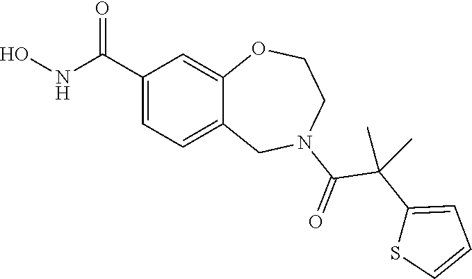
C1(C(NO)=O)=CC=C2C(=C1)OCCN(C(=O)C(C1=CC=CS1)(C)C)C2
